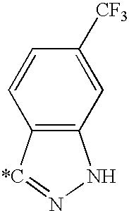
C12=C(NN=[*C]1)C=C([CF3])C=C2
